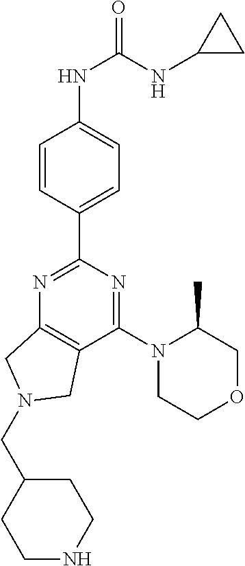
C1(NC(=O)NC2CC2)=CC=C(C2=NC3=C(C(N4CCOCC4C)=N2)CN(CC2CCNCC2)C3)C=C1
